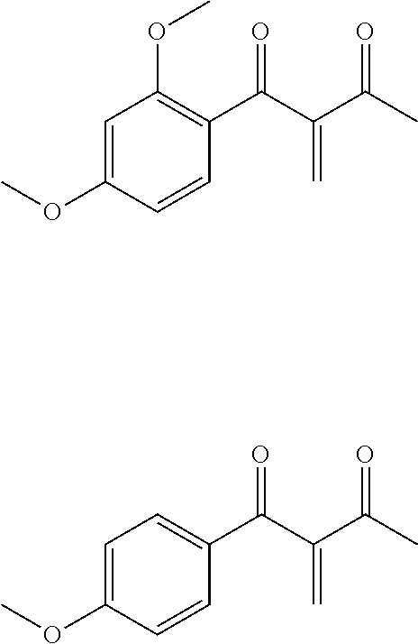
C(C(C(C)=O)=C)(=O)C1=C(OC)C=C(OC)C=C1.C(C(C(C)=O)=C)(=O)C1=CC=C(OC)C=C1
